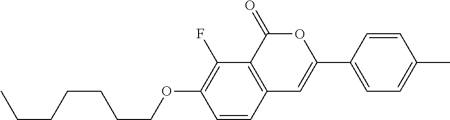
C1=CC2=C(C(F)=C1OCCCCCCC)C(=O)OC(C1=CC=C(C)C=C1)=C2
